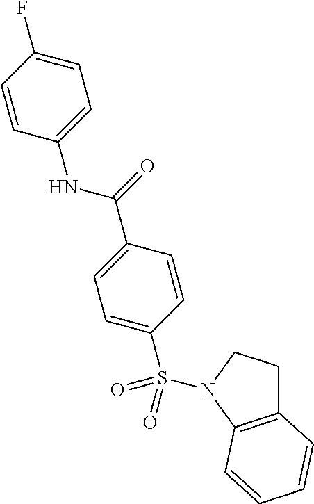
C1=CC(F)=CC=C1NC(C1=CC=C(S(=O)(=O)N2CCC3=C2C=CC=C3)C=C1)=O
